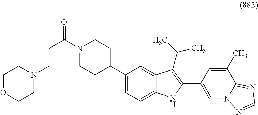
C1OCCN(CCC(=O)N2CCC(C3=CC=C4C(=C3)C(C(C)C)=C(C3=CN5C(=NC=N5)C(C)=C3)N4)CC2)C1
